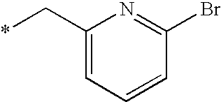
C1(C*)=CC=CC(Br)=N1
